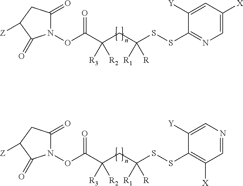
N1(OC(C(CC([R1])(SSC2=NC=C([X])C=C2[Y])[R])([R3])[R2])=O)C(=O)CC([Z])C1=O.N1(OC(C(CC([R1])(SSC2=C([X])C=NC=C2[Y])[R])([R3])[R2])=O)C(=O)CC([Z])C1=O
